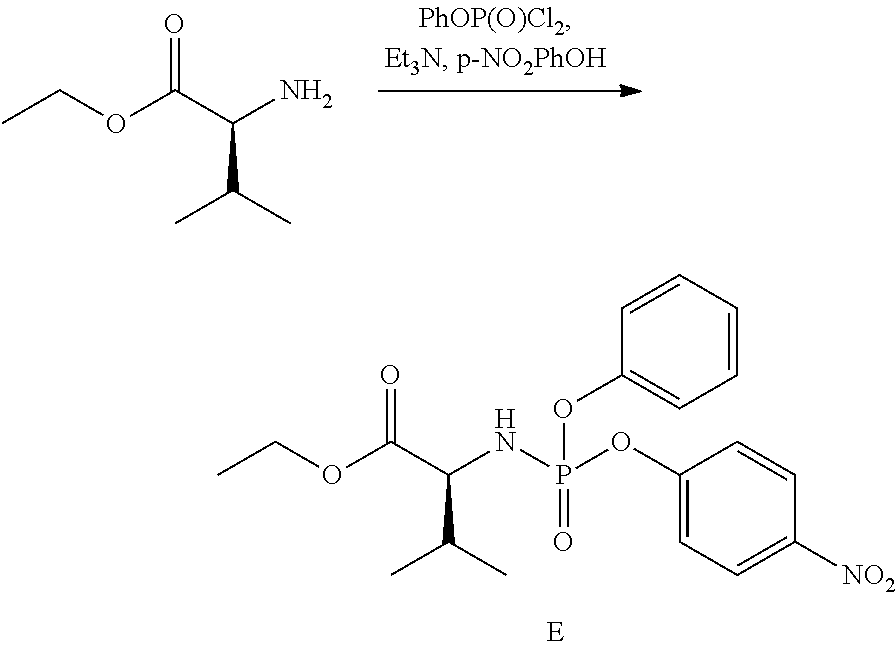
CCOC(C(N)C(C)C)=O.CCOC(C(NP(OC1=CC=C([NO2])C=C1)(=O)OC1=CC=CC=C1)C(C)C)=O
